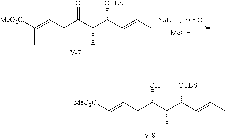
[V].C(C(O)C(C([OTBS])C(C)=CC)C)C=C([MeO2C])C.[V].C(C(=O)C(C([OTBS])C(C)=CC)C)C=C([MeO2C])C.[MeOH]
